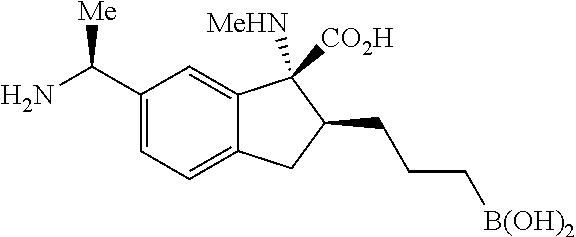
C1(C(N)[Me])=CC=C2C(=C1)C([MeHN])([CO2H])C(CCC[B(OH)2])C2
